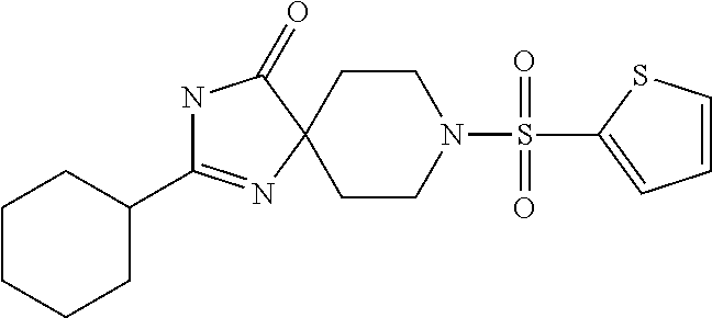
N1C(C2CCCCC2)=NC2(C1=O)CCN(S(C1=CC=CS1)(=O)=O)CC2
